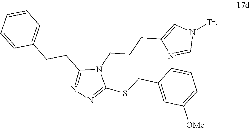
N1=C(SCC2=CC([OMe])=CC=C2)N(CCCC2=CN([Trt])C=N2)C(CCC2=CC=CC=C2)=N1
